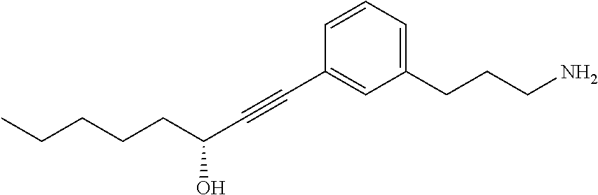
C1(CCCN)=CC=CC(C#CC(O)CCCCC)=C1
